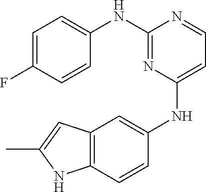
C1=C(F)C=CC(NC2=NC(NC3=CC4=C(C=C3)NC(C)=C4)=CC=N2)=C1
